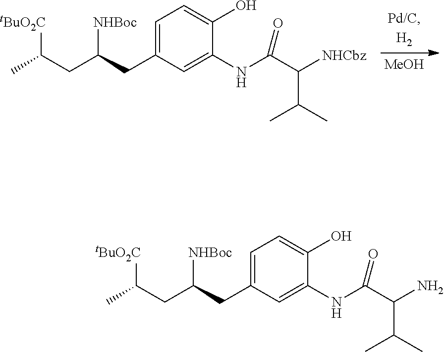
C1=C(CC(CC(C)[tBuO2C])[NHBoc])C=C(NC(C([NHCbz])C(C)C)=O)C(O)=C1.[MeOH].C1=C(CC(CC(C)[tBuO2C])[NHBoc])C=C(NC(C(N)C(C)C)=O)C(O)=C1
